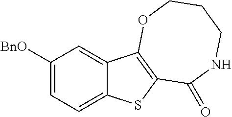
C1([BnO])=CC=C2C(=C1)C1=C(S2)C(=O)NCCCO1
